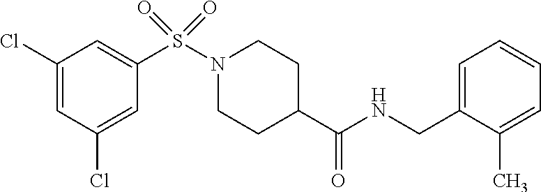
C1(Cl)=CC(Cl)=CC(S(N2CCC(C(NCC3=CC=CC=C3C)=O)CC2)(=O)=O)=C1
